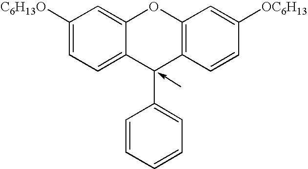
C1([C6H13O])=CC=C2C(=C1)OC1=C(C2C2=CC=CC=C2)C=CC([OC6H13])=C1
